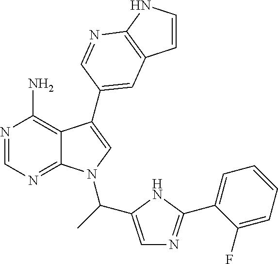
N1=CN=C2C(=C1N)C(C1=CC3=C(NC=C3)N=C1)=CN2C(C1=CN=C(C2=CC=CC=C2F)N1)C
